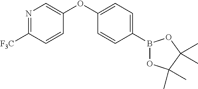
C1(B2OC(C)(C)C(C)(C)O2)=CC=C(OC2=CN=C([F3C])C=C2)C=C1
